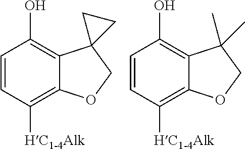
C1=CC([HC1-4Alk])=C2C(=C1O)C1(CO2)CC1.C1=CC([HC1-4Alk])=C2C(=C1O)C(C)(C)CO2
